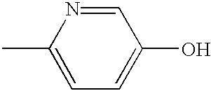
C1=C(C)N=CC(O)=C1
